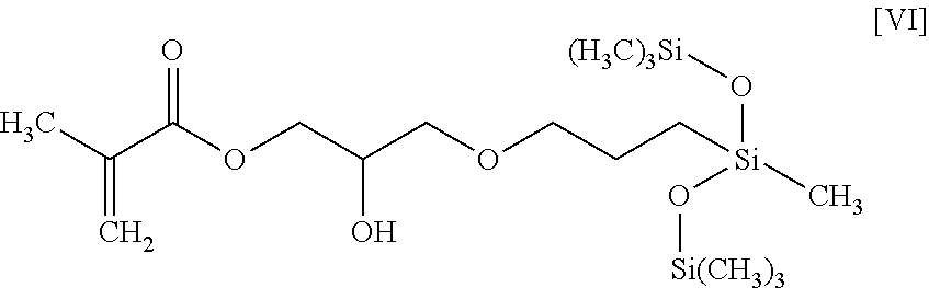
C(COCCC[Si](O[Si(CH3)3])(C)O[(H3C)3Si])(O)COC(C(=C)C)=O
